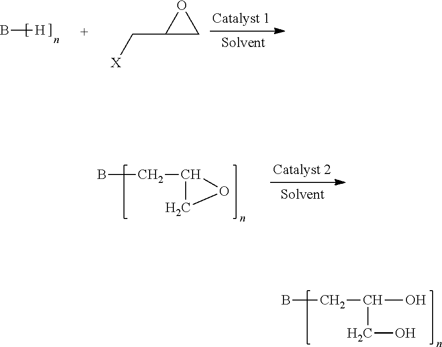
BCC1CO1.BCC(CO)O.B[H].C(C1OC1)[X]
